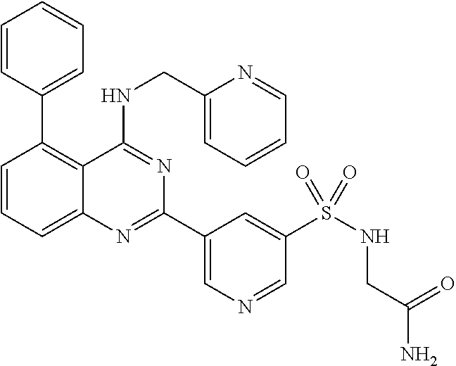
C1=C(C2=NC3=CC=CC(C4=CC=CC=C4)=C3C(NCC3=CC=CC=N3)=N2)C=C(S(NCC(N)=O)(=O)=O)C=N1
